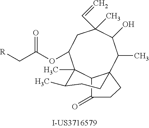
C12C(=O)CCC13C(C)C(O)C(C=C)(C)CC(OC(C[R])=O)C2(C)C(C)CC3
